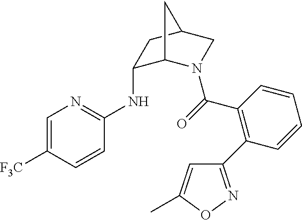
C1=C([F3C])C=CC(NC2C3N(C(=O)C4=C(C5=NOC(C)=C5)C=CC=C4)CC(C2)C3)=N1
